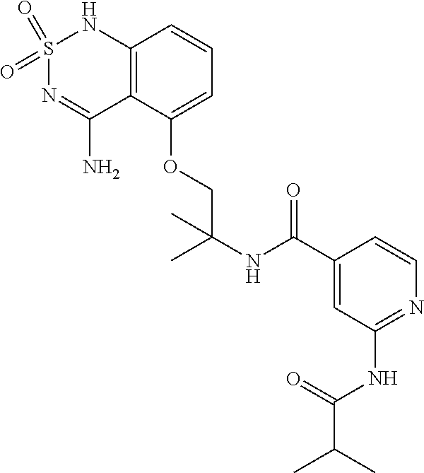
C12=C(C(OCC(NC(C3=CC(NC(C(C)C)=O)=NC=C3)=O)(C)C)=CC=C1)C(N)=NS(=O)(=O)N2
